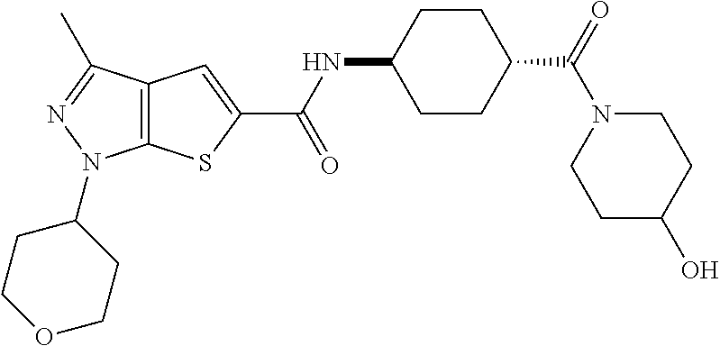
C12=C(C(C)=NN1C1CCOCC1)C=C(C(NC1CCC(C(=O)N3CCC(O)CC3)CC1)=O)S2
